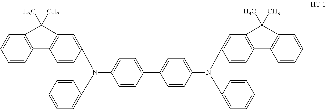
C1=CC2=C(C=C1)C(C)(C)C1=C2C=CC(N(C2=CC=C(C3=CC=C(N(C4=CC5=C(C6=C(C=CC=C6)C5(C)C)C=C4)C4=CC=CC=C4)C=C3)C=C2)C2=CC=CC=C2)=C1
